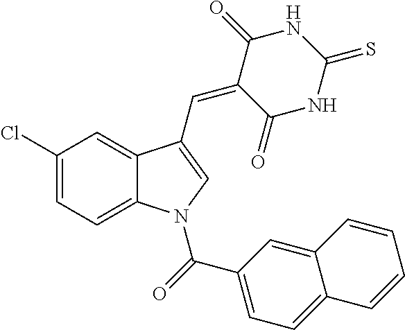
C1(Cl)=CC=C2C(=C1)C(C=C1C(=O)NC(=S)NC1=O)=CN2C(C1=CC=C2C(=C1)C=CC=C2)=O
